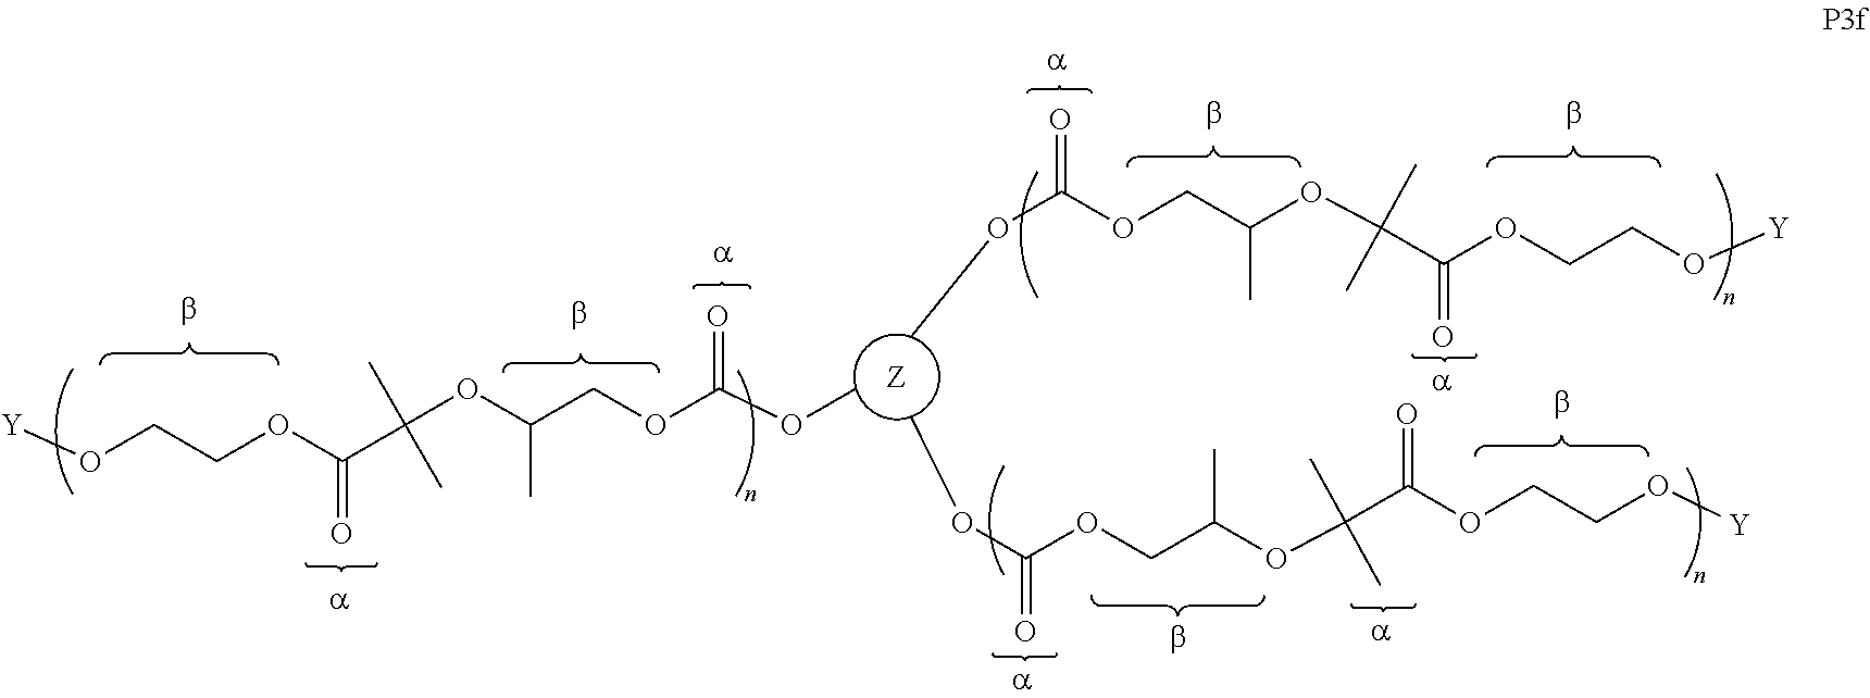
[Y]OCCOC(=O)C(OC(COC(OC)=O)C)(C)C.O(C(OCC(OC(C(OCCO[Y])=O)(C)C)C)=O)C.O(C(OCC(OC(C(OCCO[Y])=O)(C)C)C)=O)C
